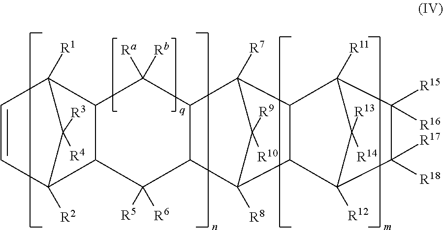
C1=CC2([R1])C3C(C1([R2])C2([R3])[R4])C([R5])([R6])C1C2([R8])C([R9])([R10])C([R7])(C1C3([Ra])[Rb])C1C2C2([R12])C([R18])([R17])C([R16])([R15])C1([R11])C2([R13])[R14]
